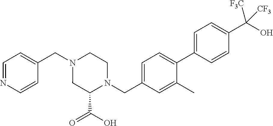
C1=NC=CC(CN2CC(C(O)=O)N(CC3=CC=C(C4=CC=C(C(O)([CF3])[CF3])C=C4)C(C)=C3)CC2)=C1
